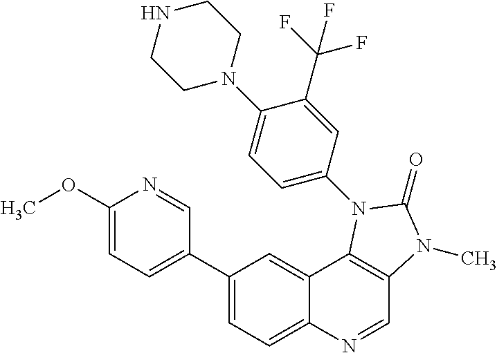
C1(C2=CC=C(OC)N=C2)=CC=C2C(=C1)C1=C(C=N2)N(C)C(=O)N1C1=CC=C(N2CCNCC2)C(C(F)(F)F)=C1
